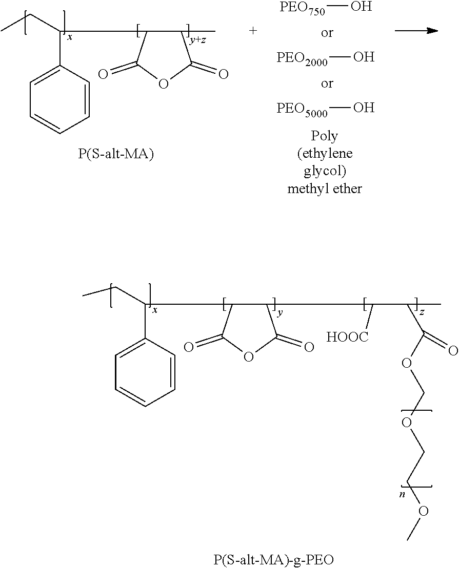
CCC(C1=CC=CC=C1)C1C(C)C(=O)OC1=O.[PEO750]O.[PEO2000]O.[PEO5000]O.CCC(C1=CC=CC=C1)C1C(C([HOOC])C(C(OCOCCOC)=O)C)C(=O)OC1=O
